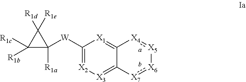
C12=[X1]C([W]C3([R1a])C([R1d])([R1e])C3([R1b])[R1c])=[X2][X3]=C1[X7]:[X6][X5]:[X4]2
